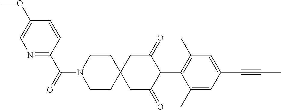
C1CN(C(=O)C2=NC=C(OC)C=C2)CCC12CC(=O)C(C1=C(C)C=C(C#CC)C=C1C)C(=O)C2
